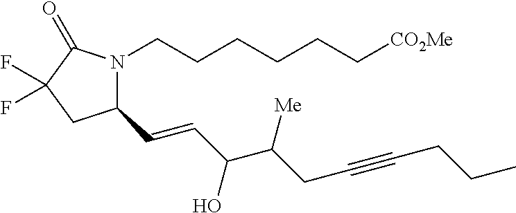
C1(C=CC(C(CC#CCCC)[Me])O)N(CCCCCC[CO2Me])C(=O)C(F)(F)C1
